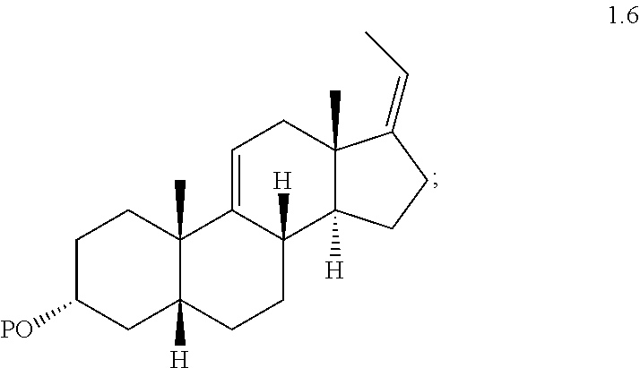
C1C([PO])CC2([H])C(C)(C1)C1=CCC3(C)C([H])(C1([H])CC2)CCC3=CC
